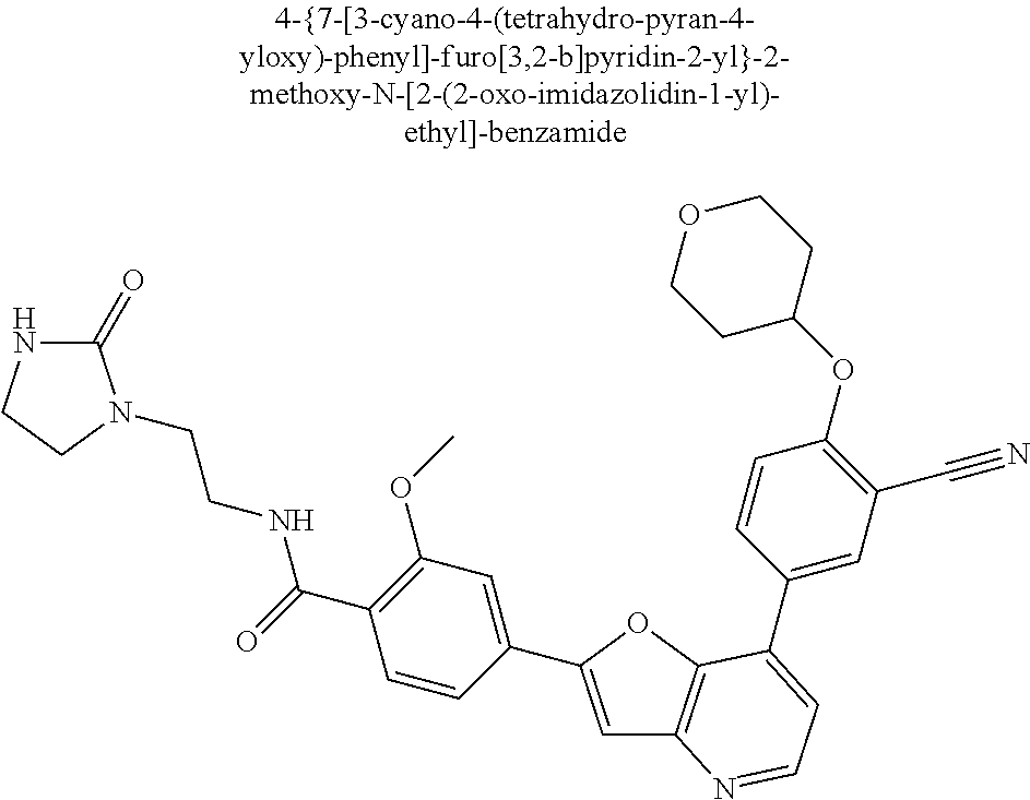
C1=C(C2=CC(OC)=C(C(=O)NCCN3C(=O)NCC3)C=C2)OC2=C1N=CC=C2C1=CC(C#N)=C(OC2CCOCC2)C=C1
